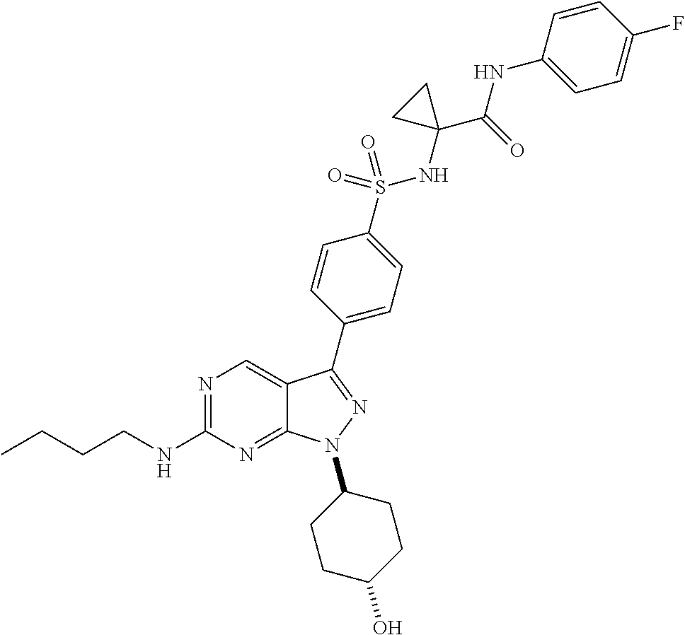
N1=C(NCCCC)N=C2C(=C1)C(C1=CC=C(S(=O)(NC3(C(NC4=CC=C(F)C=C4)=O)CC3)=O)C=C1)=NN2C1CCC(O)CC1
